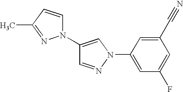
C1(N2C=CC(C)=N2)=CN(C2=CC(F)=CC(C#N)=C2)N=C1
